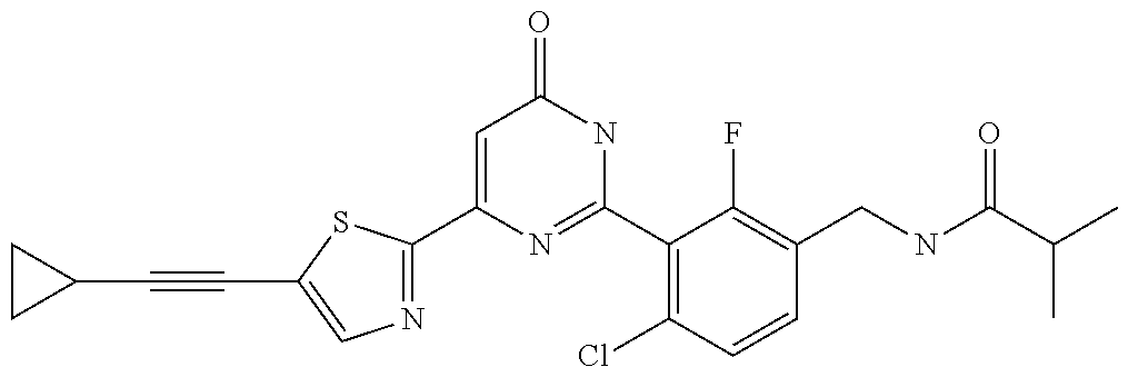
C1(C2=NC=C(C#CC3CC3)S2)=CC(=O)NC(C2=C(Cl)C=CC(CNC(C(C)C)=O)=C2F)=N1
